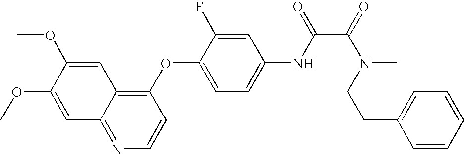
C1=C(OC)C(OC)=CC2=NC=CC(OC3=CC=C(NC(=O)C(=O)N(C)CCC4=CC=CC=C4)C=C3F)=C12
